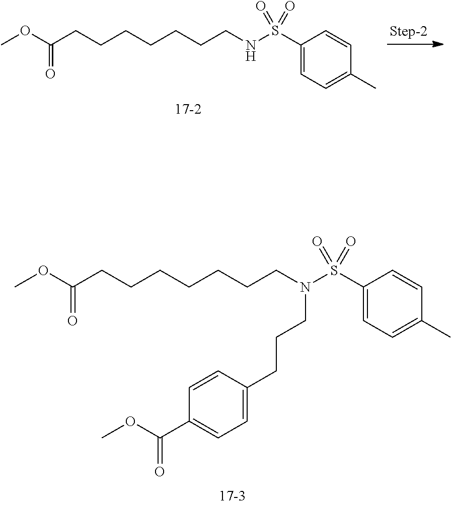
COC(CCCCCCCNS(C1=CC=C(C)C=C1)(=O)=O)=O.COC(CCCCCCCN(S(C1=CC=C(C)C=C1)(=O)=O)CCCC1=CC=C(C(OC)=O)C=C1)=O
